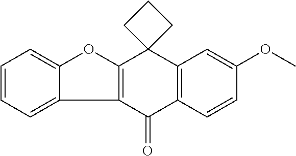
C1=CC=C2C(=C1)OC1=C2C(=O)C2=C(C13CCC3)C=C(OC)C=C2
